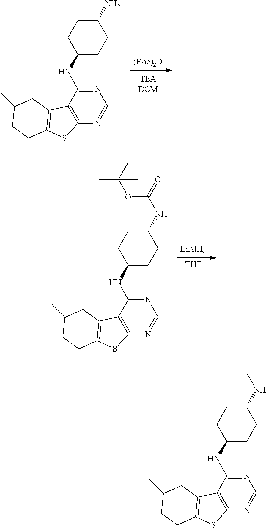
[(Boc)2O].N1=C(NC2CCC(N)CC2)C2=C(N=C1)SC1=C2CC(C)CC1.[LiAlH4].[THF].N1=C(NC2CCC(NC(=O)OC(C)(C)C)CC2)C2=C(N=C1)SC1=C2CC(C)CC1.N1=C(NC2CCC(NC)CC2)C2=C(N=C1)SC1=C2CC(C)CC1
